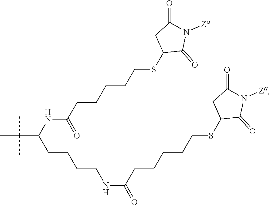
C(C(NC(CCCCCSC1C(=O)N([Za])C(=O)C1)=O)CCCCNC(CCCCCSC1C(=O)N([Za])C(=O)C1)=O)(C)(C)C
